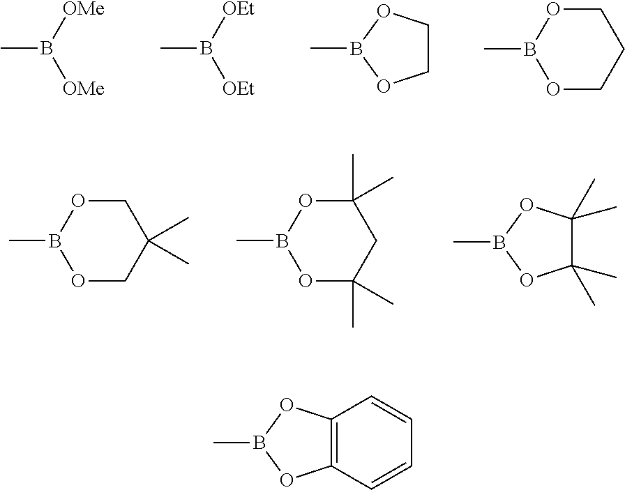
C1OB(C)OCC1(C)C.CB1OC(C)(C)C(C)(C)O1.C1(C)(C)OB(C)OC(C)(C)C1.CB([OMe])[OMe].CB([OEt])[OEt].CB1OCCO1.C1OB(C)OCC1.C12=C(C=CC=C1)OB(C)O2
